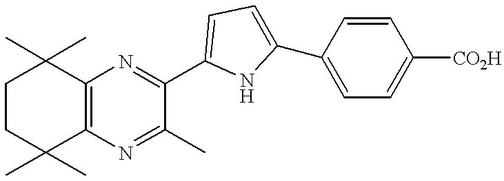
C12=C(N=C(C)C(C3=CC=C(C4=CC=C([CO2H])C=C4)N3)=N1)C(C)(C)CCC2(C)C
